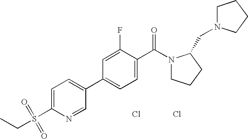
Cl.Cl.C1=C(S(CC)(=O)=O)N=CC(C2=CC=C(C(N3CCCC3CN3CCCC3)=O)C(F)=C2)=C1
